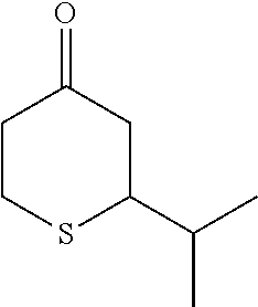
C1CSC(C(C)C)CC1=O
